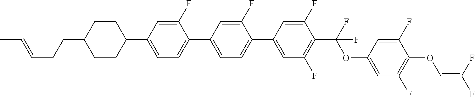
C1CC(C2=CC=C(C3=CC=C(C4=CC(F)=C(C(F)(OC5=CC(F)=C(OC=C(F)F)C(F)=C5)F)C(F)=C4)C(F)=C3)C(F)=C2)CCC1CCC=CC
